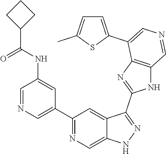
C1(C2=CN=CC(NC(C3CCC3)=O)=C2)=NC=C2C(=C1)C(C1=NC3=C(N1)C=NC=C3C1=CC=C(C)S1)=NN2
